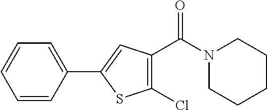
C1=CC(C2=CC(C(N3CCCCC3)=O)=C(Cl)S2)=CC=C1
